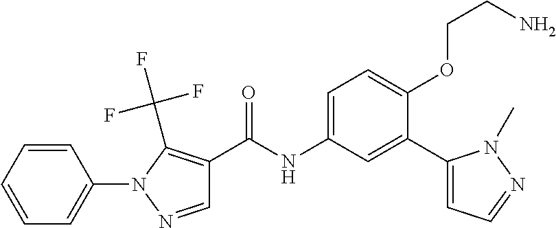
C1=NN(C2=CC=CC=C2)C(C(F)(F)F)=C1C(=O)NC1=CC=C(OCCN)C(C2=CC=NN2C)=C1
